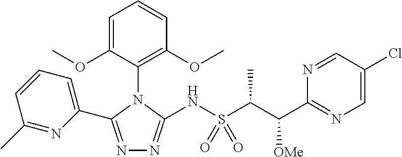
N1=C(C2=CC=CC(C)=N2)N(C2=C(OC)C=CC=C2OC)C(NS(C(C(C2=NC=C(Cl)C=N2)[OMe])C)(=O)=O)=N1
